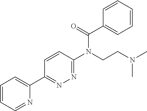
C1=CC=NC(C2=NN=C(N(CCN(C)C)C(C3=CC=CC=C3)=O)C=C2)=C1
